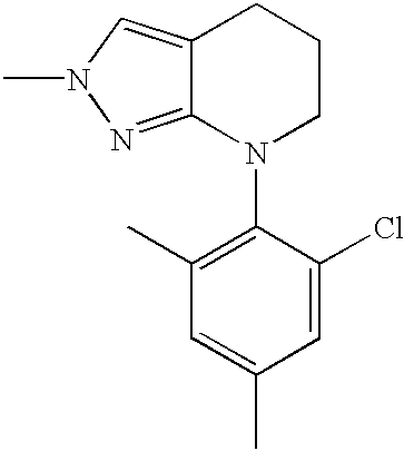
C12=CN(C)N=C1N(C1=C(C)C=C(C)C=C1Cl)CCC2
